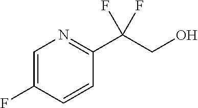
C1=C(F)C=CC(C(CO)(F)F)=N1
